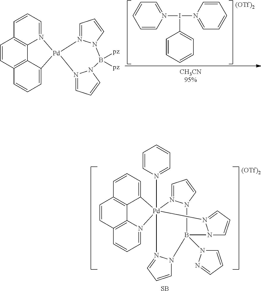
C1=CC2=C3C4=C1C=CC=C4[Pd]14(N5=CC=CC=C5)(N3=CC=C2)N2=CC=CN2B(N2C=CC=N2)(N2C=CC=N12)N1C=CC=N41.[SB].[(OTf)2].C1=CC=CN(I(N2=CC=CC=C2)C2=CC=CC=C2)=C1.[(OTf)2].C1=CC2=C3C4=C1C=CC=N4[Pd]1(C3=CC=C2)N2=CC=CN2B([pz])([pz])N2N1=CC=C2
